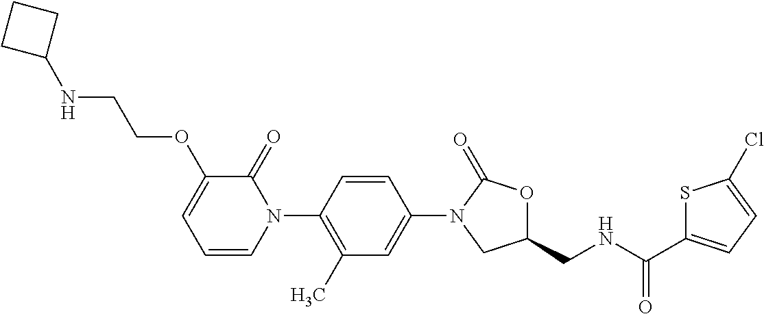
C1=C(N2CC(CNC(C3=CC=C(Cl)S3)=O)OC2=O)C=CC(N2C(=O)C(OCCNC3CCC3)=CC=C2)=C1C
